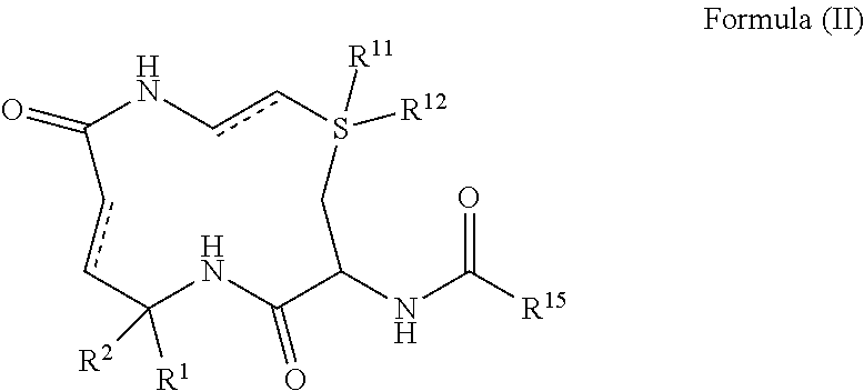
O=C1NccS([R12])([R11])CC(NC([R15])=O)C(=O)NC([R1])([R2])cc1
